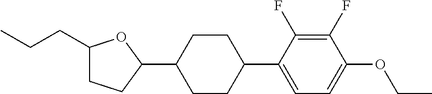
C1(CCC)CCC(C2CCC(C3=CC=C(OCC)C(F)=C3F)CC2)O1
